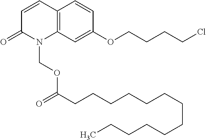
C12=C(C=CC(=O)N1COC(CCCCCCCCCCCCC)=O)C=CC(OCCCCCl)=C2
